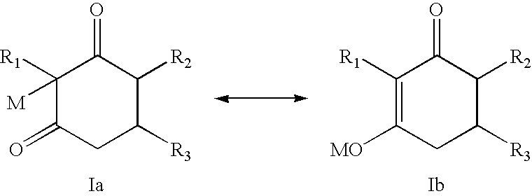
C1([M])([R1])C(=O)CC([R3])C([R2])C1=O.C1([R1])=C([MO])CC([R3])C([R2])C1=O
